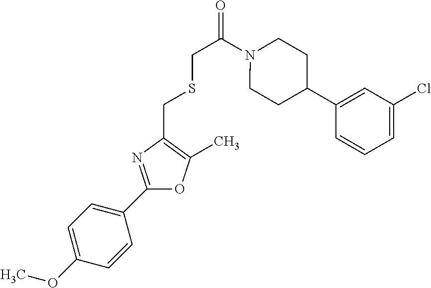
O1C(C2=CC=C(OC)C=C2)=NC(CSCC(=O)N2CCC(C3=CC(Cl)=CC=C3)CC2)=C1C
